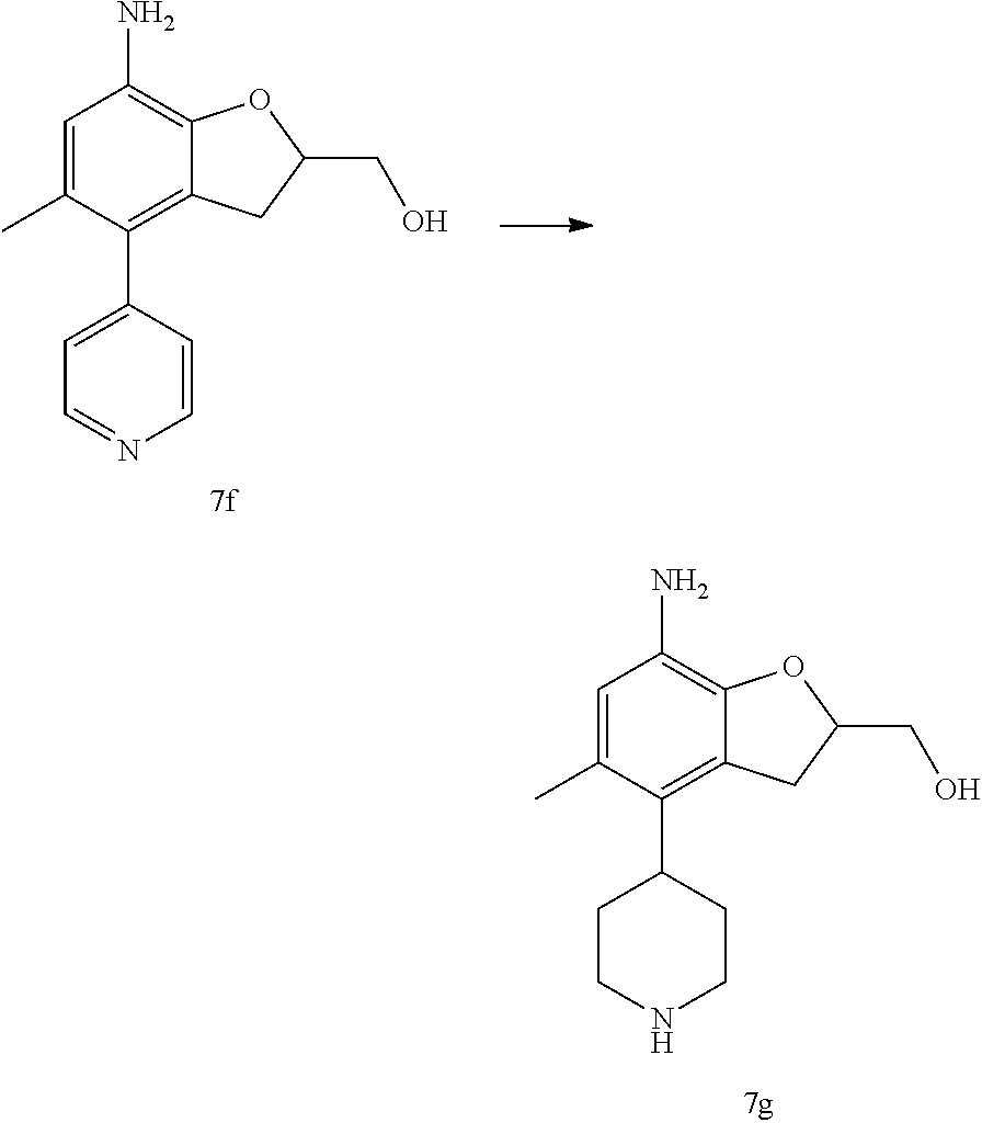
C1=C(C)C(C2CCNCC2)=C2C(=C1N)OC(CO)C2.C1=C(C)C(C2=CC=NC=C2)=C2C(=C1N)OC(CO)C2
